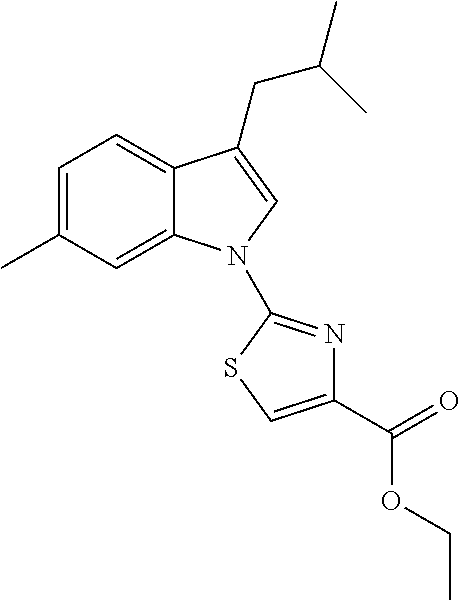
C1=C(C)C=C2C(=C1)C(CC(C)C)=CN2C1=NC(C(=O)OCC)=CS1
